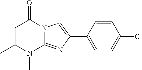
N12C(=NC(C3=CC=C(Cl)C=C3)=C1)N(C)C(C)=CC2=O
